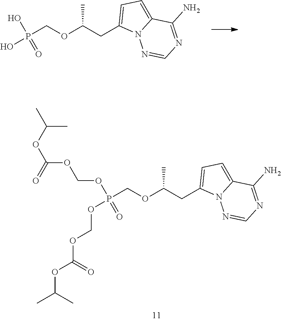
P(COC(CC1=CC=C2N1N=CN=C2N)C)(OCOC(OC(C)C)=O)(OCOC(OC(C)C)=O)=O.P(COC(CC1=CC=C2N1N=CN=C2N)C)(O)(O)=O
